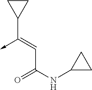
C(C(NC1CC1)=O)=C(->C)C1CC1
